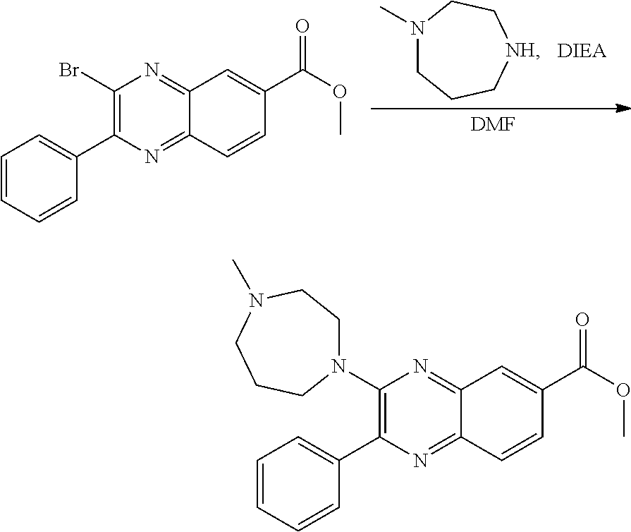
C1(N2CCN(C)CCC2)=C(C2=CC=CC=C2)N=C2C(=N1)C=C(C(=O)OC)C=C2.C1CC[NH]CCN1C.[DMF].C1(Br)=C(C2=CC=CC=C2)N=C2C(=N1)C=C(C(=O)OC)C=C2
